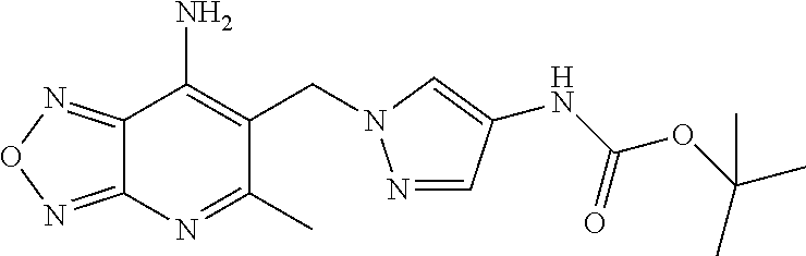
C12=NON=C1C(N)=C(CN1N=CC(NC(OC(C)(C)C)=O)=C1)C(C)=N2
